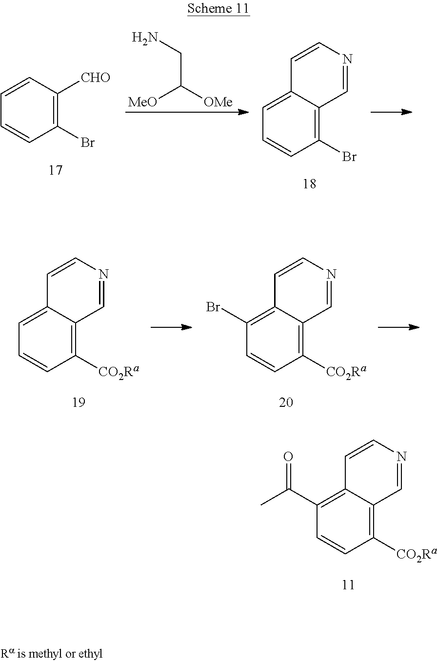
C1([CO2Ra])=C2C(=C(C(C)=O)C=C1)C=CN=C2.C1(Br)=C([CHO])C=CC=C1.[MeO]C([OMe])CN.C1(Br)=C2C(=CC=C1)C=CN=C2.C1([CO2Ra])=C2C(=C(Br)C=C1)C=CN=C2.C1([CO2Ra])=C2C(=CC=C1)C=CN=C2
